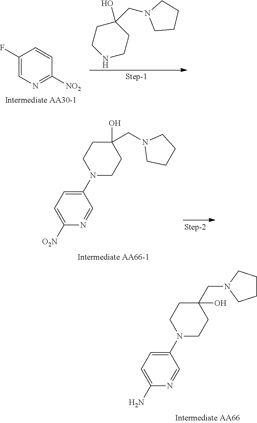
C1(CN2CCCC2)(O)CCN(C2=CC=C(N)N=C2)CC1.C1(O)(CN2CCCC2)CCN(C2=CC=C([O2N])N=C2)CC1.C1(F)=CN=C([NO2])C=C1.C1CNCCC1(O)CN1CCCC1
